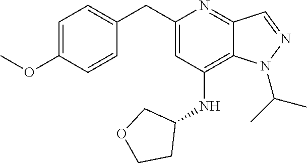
C1=CC(OC)=CC=C1CC1=CC(NC2CCOC2)=C2C(=N1)C=NN2C(C)C
